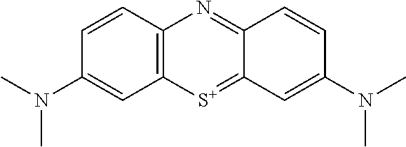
C12=C([S+]=C3C(=N1)C=CC(N(C)C)=C3)C=C(N(C)C)C=C2
